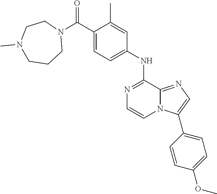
C1(C)=CC(NC2=NC=CN3C2=NC=C3C2=CC=C(OC)C=C2)=CC=C1C(N1CCN(C)CCC1)=O
